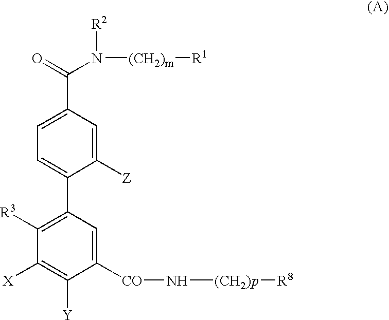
C1=C([Z])C(C2=C([R3])C([X])=C([Y])C([CO]N[(CH2)p][R8])=C2)=CC=C1C(=O)N([(CH2)m][R1])[R2]
